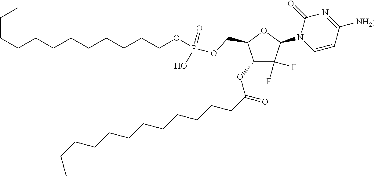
C1(OC(CCCCCCCCCCCC)=O)C(F)(F)C(N2C=CC([NH2])=NC2=O)OC1COP(=O)(OCCCCCCCCCCCC)O
